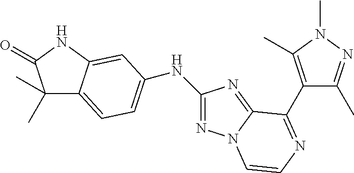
C1(C)(C)C2=CC=C(NC3=NN4C(=N3)C(C3=C(C)N(C)N=C3C)=NC=C4)C=C2NC1=O
